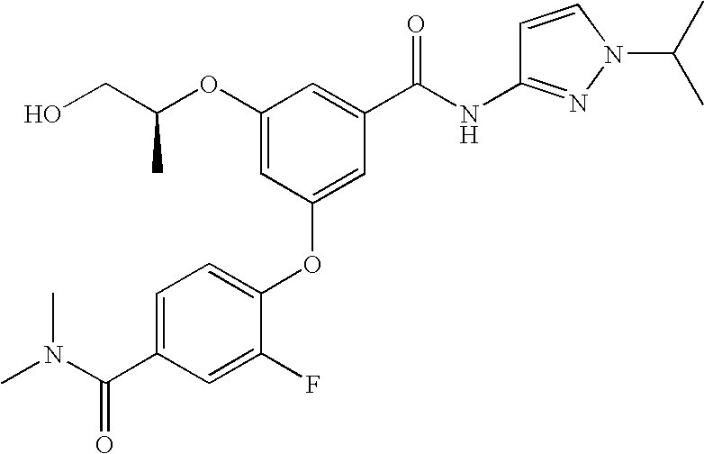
OCC(OC1=CC(OC2=CC=C(C(N(C)C)=O)C=C2F)=CC(C(NC2=NN(C(C)C)C=C2)=O)=C1)C
